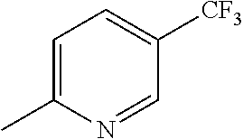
C1=C(C)N=CC([CF3])=C1
